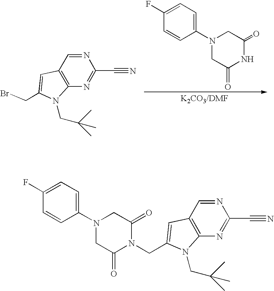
C12=C(N=C(C#N)N=C1)N(CC(C)(C)C)C(CBr)=C2.N1(C2=CC=C(F)C=C2)CC(=O)NC(=O)C1.N1(C2=CC=C(F)C=C2)CC(=O)N(CC2=CC3=C(N=C(C#N)N=C3)N2CC(C)(C)C)C(=O)C1
